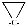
[-C-]1CC1
